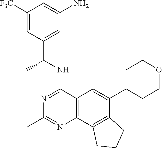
C1([F3C])=CC(C(NC2=NC(C)=NC3=C2C=C(C2CCOCC2)C2=C3CCC2)C)=CC(N)=C1
